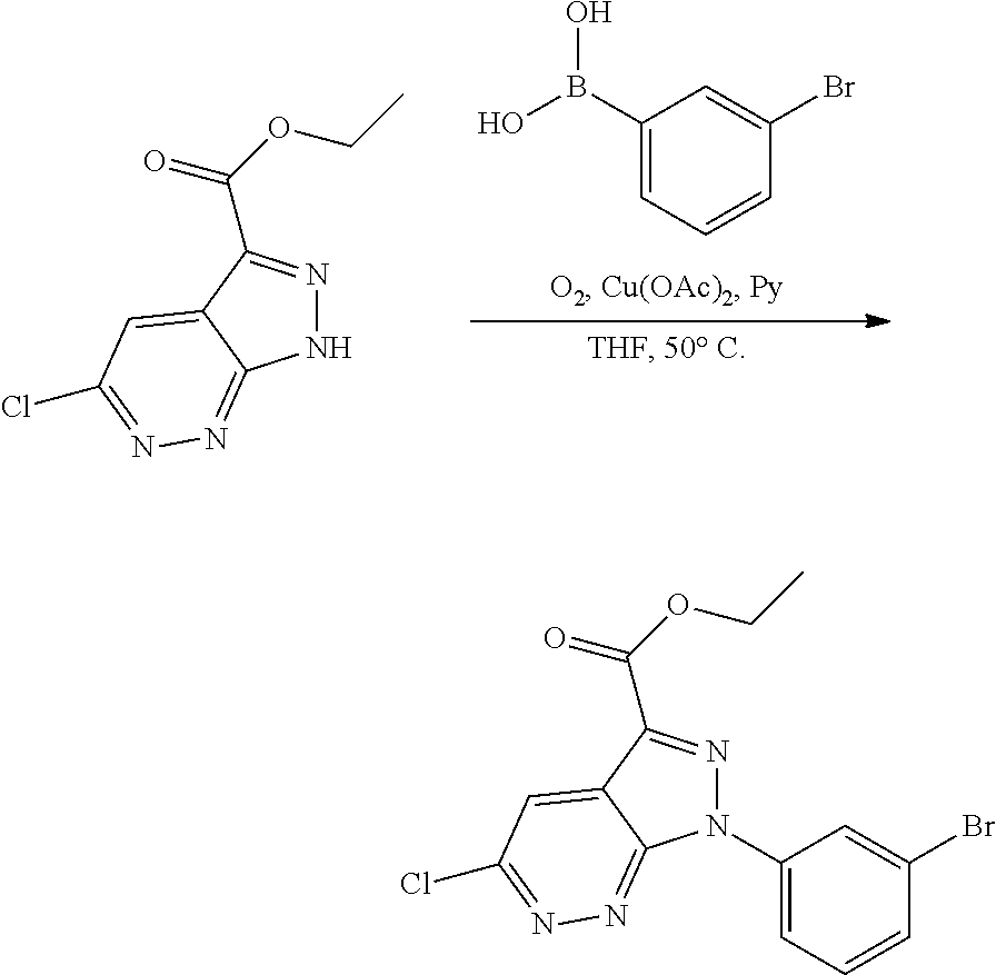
C1(B(O)O)=CC=CC(Br)=C1.N1N=C(C(OCC)=O)C2=CC(Cl)=NN=C12.C1(N2N=C(C(OCC)=O)C3=CC(Cl)=NN=C23)=CC=CC(Br)=C1
